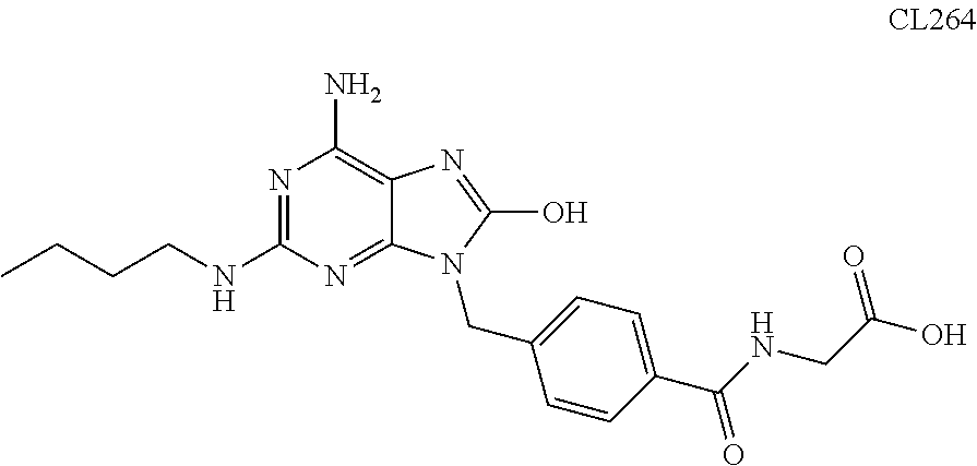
N1=C(NCCCC)N=C2C(=C1N)N=C(O)N2CC1=CC=C(C(NCC(O)=O)=O)C=C1
